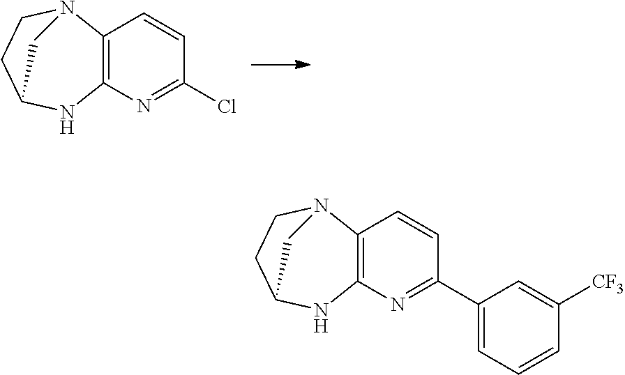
C12=C(N=C(Cl)C=C1)NC1CCN2C1.C12=C(N=C(C3=CC=CC([CF3])=C3)C=C1)NC1CCN2C1
